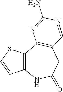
C12=C(C3=C(CC(=O)N1)C=NC(N)=N3)SC=C2
